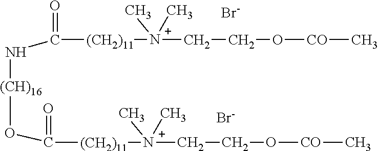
[Br-].[Br-].O([(CH)16]NC([(CH2)11][N+](CCO[CO]C)(C)C)=O)C(=O)[(CH2)11][N+](CCO[CO]C)(C)C
